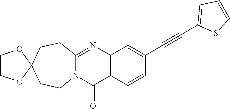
N12C(=NC3=C(C1=O)C=CC(C#CC1=CC=CS1)=C3)CCC1(CC2)OCCO1
